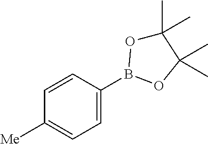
C1=C(B2OC(C)(C)C(C)(C)O2)C=CC([Me])=C1
